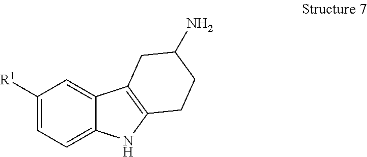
C1([R1])=CC=C2C(=C1)C1=C(N2)CCC(N)C1
